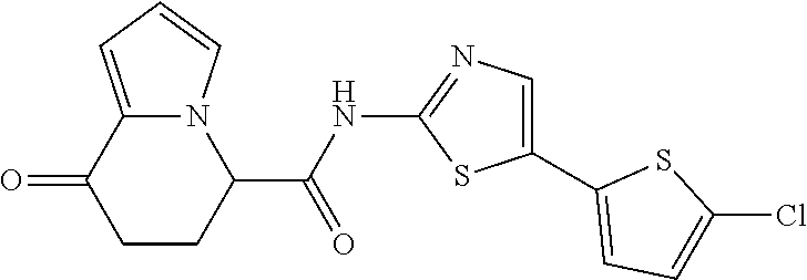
C1CC(C(NC2=NC=C(C3=CC=C(Cl)S3)S2)=O)N2C(=CC=C2)C1=O
